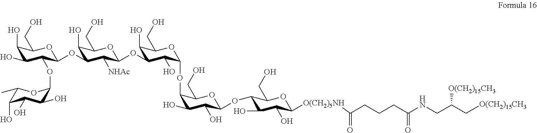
C1(O)C(O)C(OC2C(O)C(O)C(O)C(C)O2)C(OC2C(O)C(CO)OC(OC3C(O)C(CO)OC(OC4C(O)C(O)C(OC5C(O)C(O)C([O(CH2)5NH]C(CCCC(NCC([O(CH2)15CH3])C[O(CH2)15CH3])=O)=O)OC5CO)OC4CO)C3O)C2[NHAc])OC1CO
